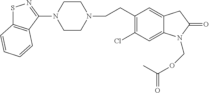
S1C2=C(C(N3CCN(CCC4=C(Cl)C=C5C(=C4)CC(=O)N5COC(=O)C)CC3)=N1)C=CC=C2
